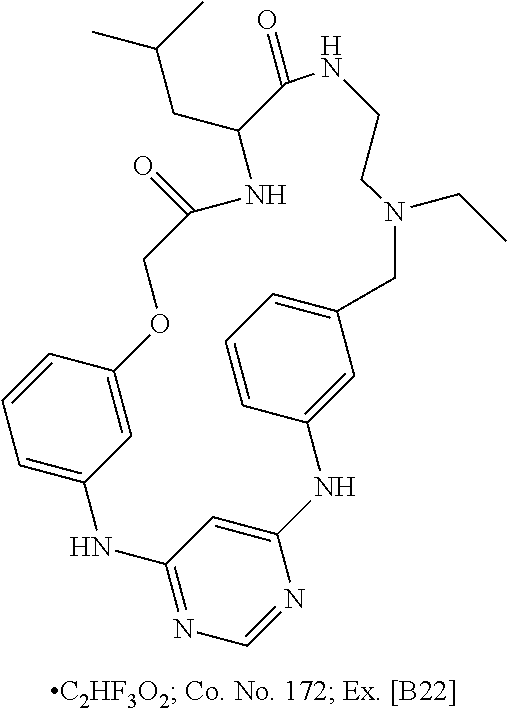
C1=C2C=C(C=C1)OCC(=O)NC(CC(C)C)C(=O)NCCN(CC)CC1=CC=CC(=C1)NC1=CC(=NC=N1)N2
